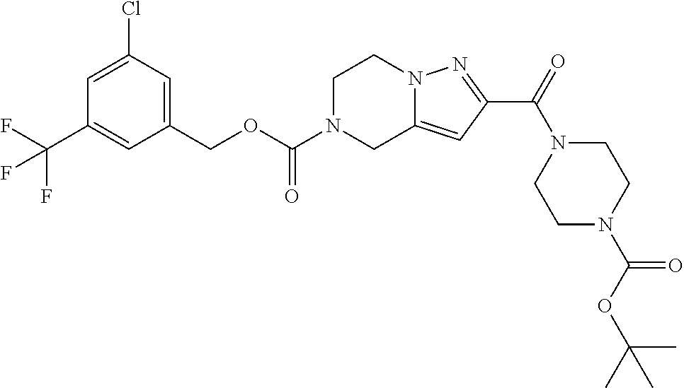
C1(COC(=O)N2CC3=CC(C(=O)N4CCN(C(OC(C)(C)C)=O)CC4)=NN3CC2)=CC(Cl)=CC(C(F)(F)F)=C1
